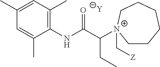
[Y].C1=C(C)C(NC(C([N+]2(C[Z])CCCCCC2)CC)=O)=C(C)C=C1C
